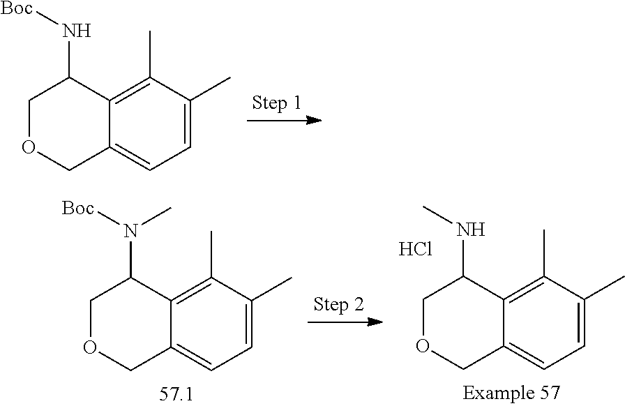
C12=C(C)C(C)=CC=C1COCC2N[Boc].C12=C(C)C(C)=CC=C1COCC2NC.Cl.C12=C(C)C(C)=CC=C1COCC2N([Boc])C
